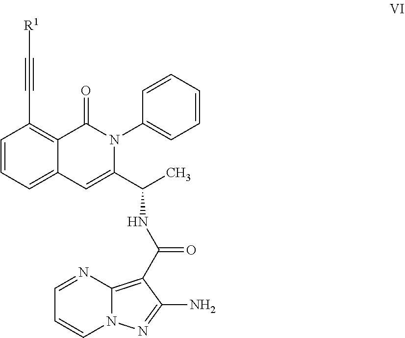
N12C(=C(C(NC(C3=CC4=CC=CC(C#C[R1])=C4C(=O)N3C3=CC=CC=C3)C)=O)C(N)=N1)N=CC=C2
